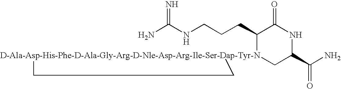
NC(NCCCC1[D-Ala-Asp-His-Phe-D-Ala-Gly-Arg-D-Nle-Asp-Arg-Ile-Ser-Dap-Tyr-N]2(CC(C(N)=O)NC1=O)CC2)=N
